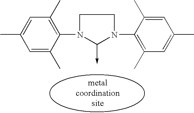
C1=C(C)C(N2C(->C)N(C3=C(C)C=C(C)C=C3C)CC2)=C(C)C=C1C
